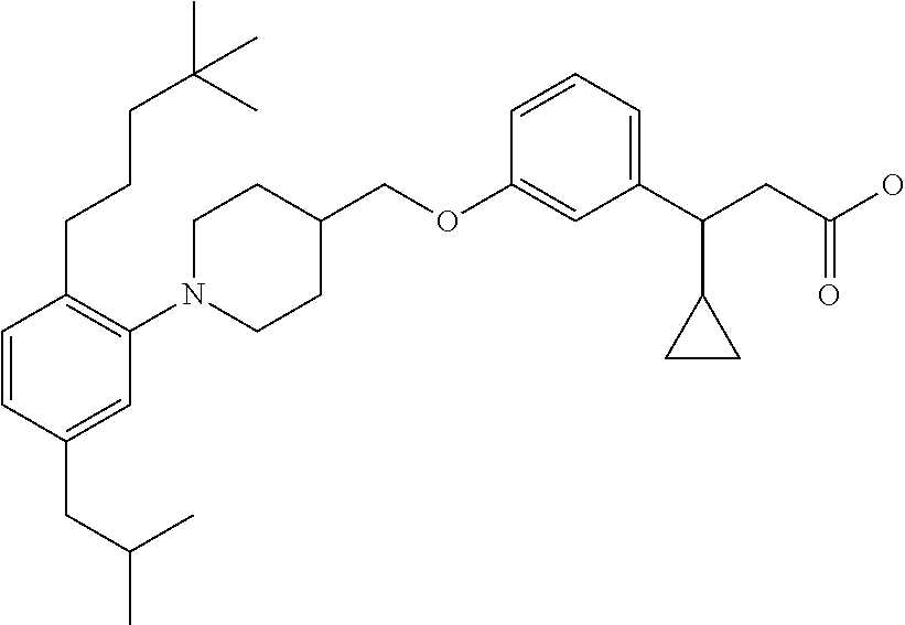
C1(OCC2CCN(C3=C(CCCC(C)(C)C)C=CC(CC(C)C)=C3)CC2)=CC(C(CC(O)=O)C2CC2)=CC=C1
